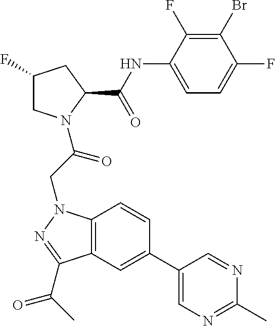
C1(NC(C2CC(F)CN2C(CN2C3=C(C(C(C)=O)=N2)C=C(C2=CN=C(C)N=C2)C=C3)=O)=O)=CC=C(F)C(Br)=C1F
